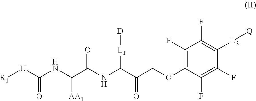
[L3](C1=C(F)C(F)=C(OCC(=O)C([L1][D])NC(=O)C(NC(=O)[U][R1])[AA1])C(F)=C1F)[Q]
